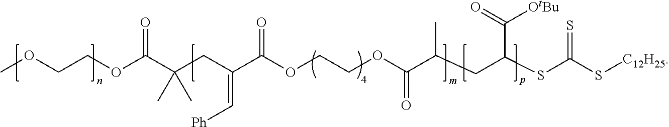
COCCOC(C(CC(C(OCCOC(C(CC(SC(S[C12H25])=S)C(=O)[OtBu])C)=O)=O)=C[Ph])(C)C)=O
